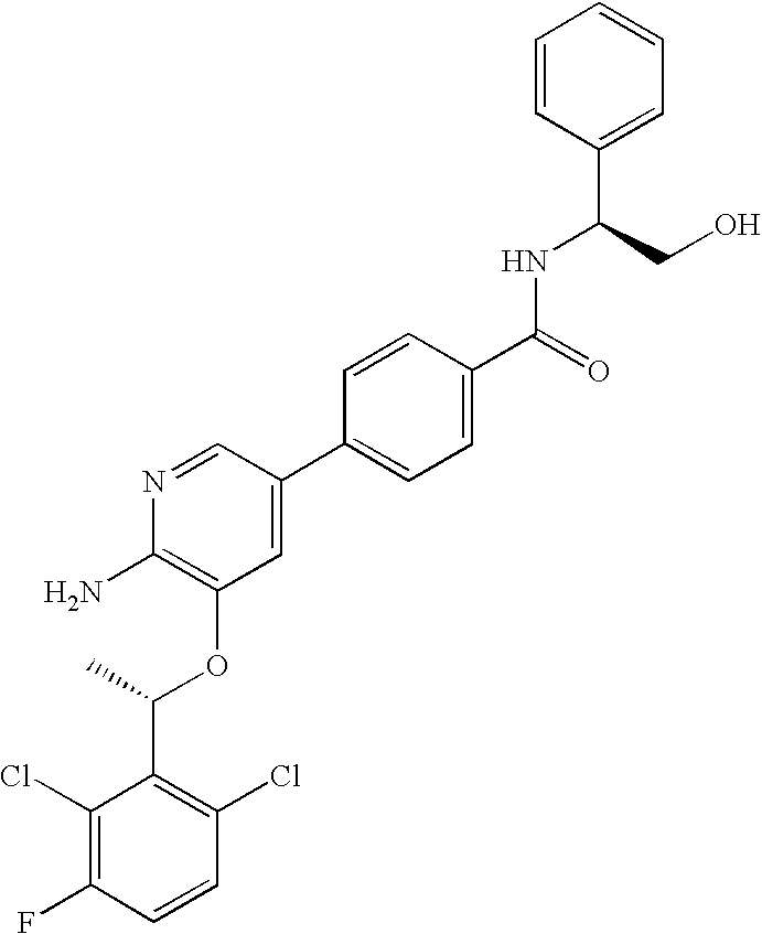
C1(Cl)=C(F)C=CC(Cl)=C1C(C)OC1=C(N)N=CC(C2=CC=C(C(=O)NC(CO)C3=CC=CC=C3)C=C2)=C1
